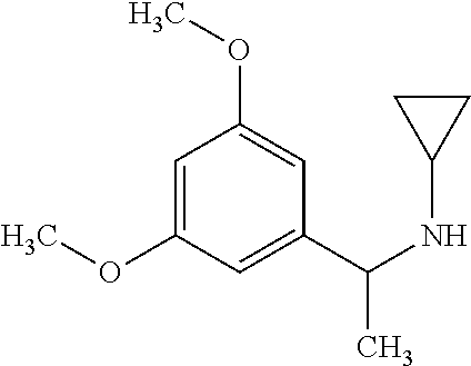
C1(OC)=CC(OC)=CC(C(NC2CC2)C)=C1
